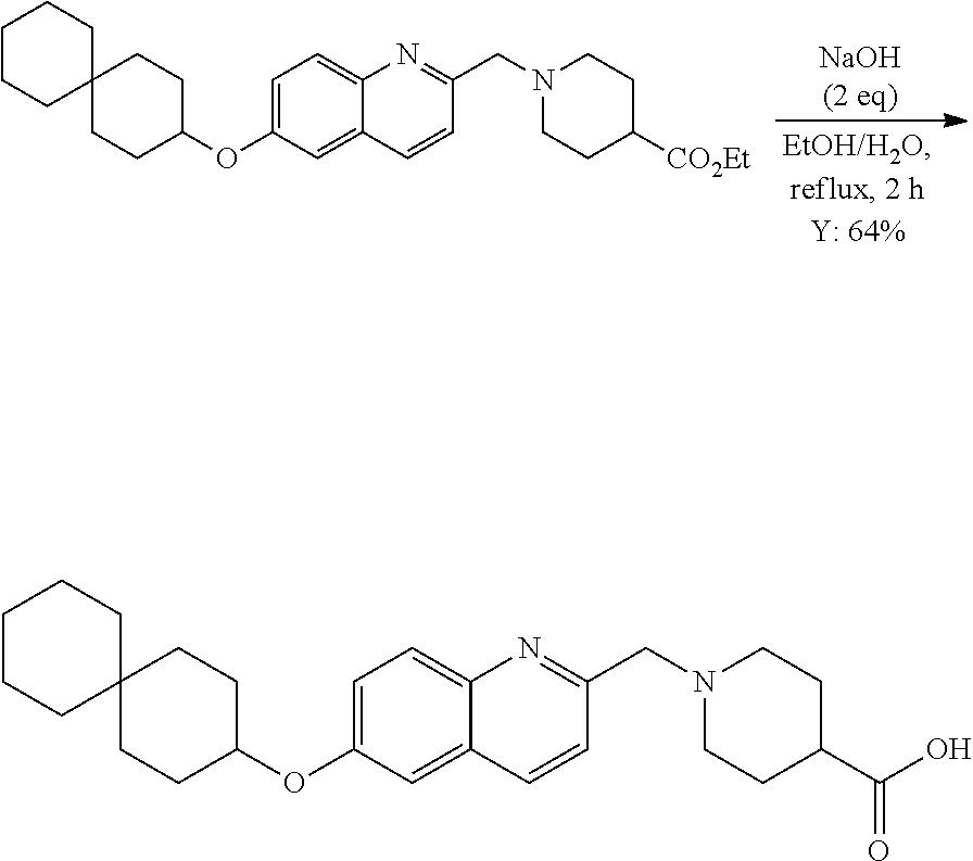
C12=CC(OC3CCC4(CC3)CCCCC4)=CC=C1N=C(CN1CCC([CO2Et])CC1)C=C2.C12=CC(OC3CCC4(CC3)CCCCC4)=CC=C1N=C(CN1CCC(C(O)=O)CC1)C=C2
